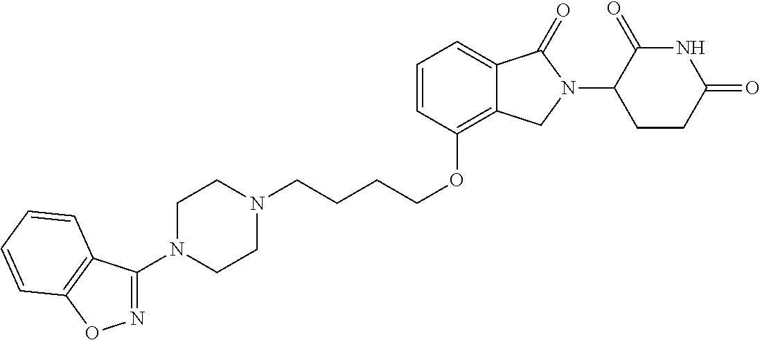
C(CCCOC1=C2C(=CC=C1)C(=O)N(C1C(=O)NC(=O)CC1)C2)N1CCN(C2=NOC3=C2C=CC=C3)CC1
